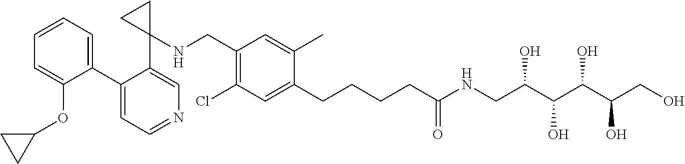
C1(C2=CC=CC=C2OC2CC2)=CC=NC=C1C1(NCC2=C(Cl)C=C(CCCCC(NCC(C(O)C(O)C(CO)O)O)=O)C(C)=C2)CC1
